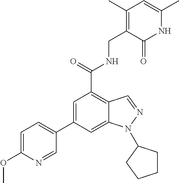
C1=C(C2=CC=C(OC)N=C2)C=C2C(=C1C(=O)NCC1=C(C)C=C(C)NC1=O)C=NN2C1CCCC1
